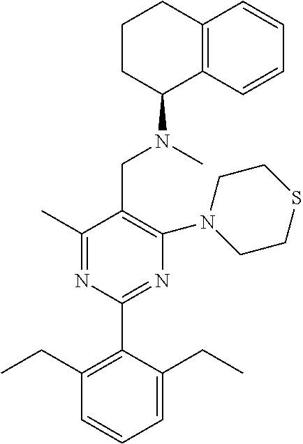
C1(C)=NC(C2=C(CC)C=CC=C2CC)=NC(N2CCSCC2)=C1CN(C)C1C2=C(CCC1)C=CC=C2
